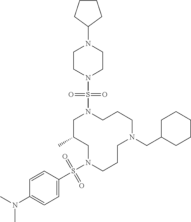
C1C(C)CN(S(C2=CC=C(N(C)C)C=C2)(=O)=O)CCCN(CC2CCCCC2)CCCN1S(N1CCN(C2CCCC2)CC1)(=O)=O
